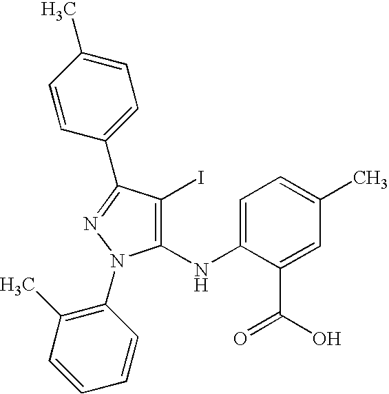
C1(NC2=CC=C(C)C=C2C(O)=O)=C(I)C(C2=CC=C(C)C=C2)=NN1C1=C(C)C=CC=C1
